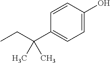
CCC(C1=CC=C(O)C=C1)(C)C
